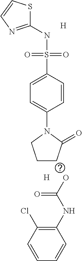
C1(NS(C2=CC=C(N3CCCC3=O)C=C2)(=O)=O)=NC=CS1.[H].[H].OC(=O)NC1=C(Cl)C=CC=C1
